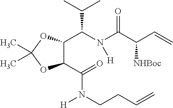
C1(C(=O)N(CCC=C)[H])C(C(N(C(C(C=C)[NHBoc])=O)[H])C(C)C)OC(C)(C)O1
